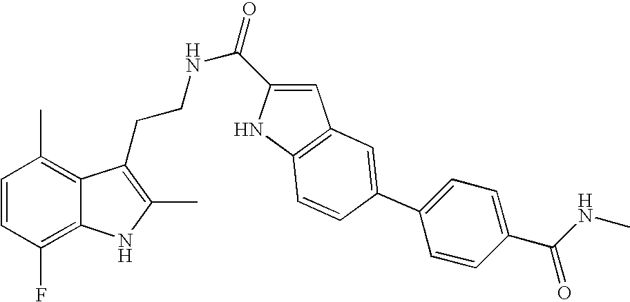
C1=CC(F)=C2C(=C1C)C(CCNC(=O)C1=CC3=C(N1)C=CC(C1=CC=C(C(NC)=O)C=C1)=C3)=C(C)N2
